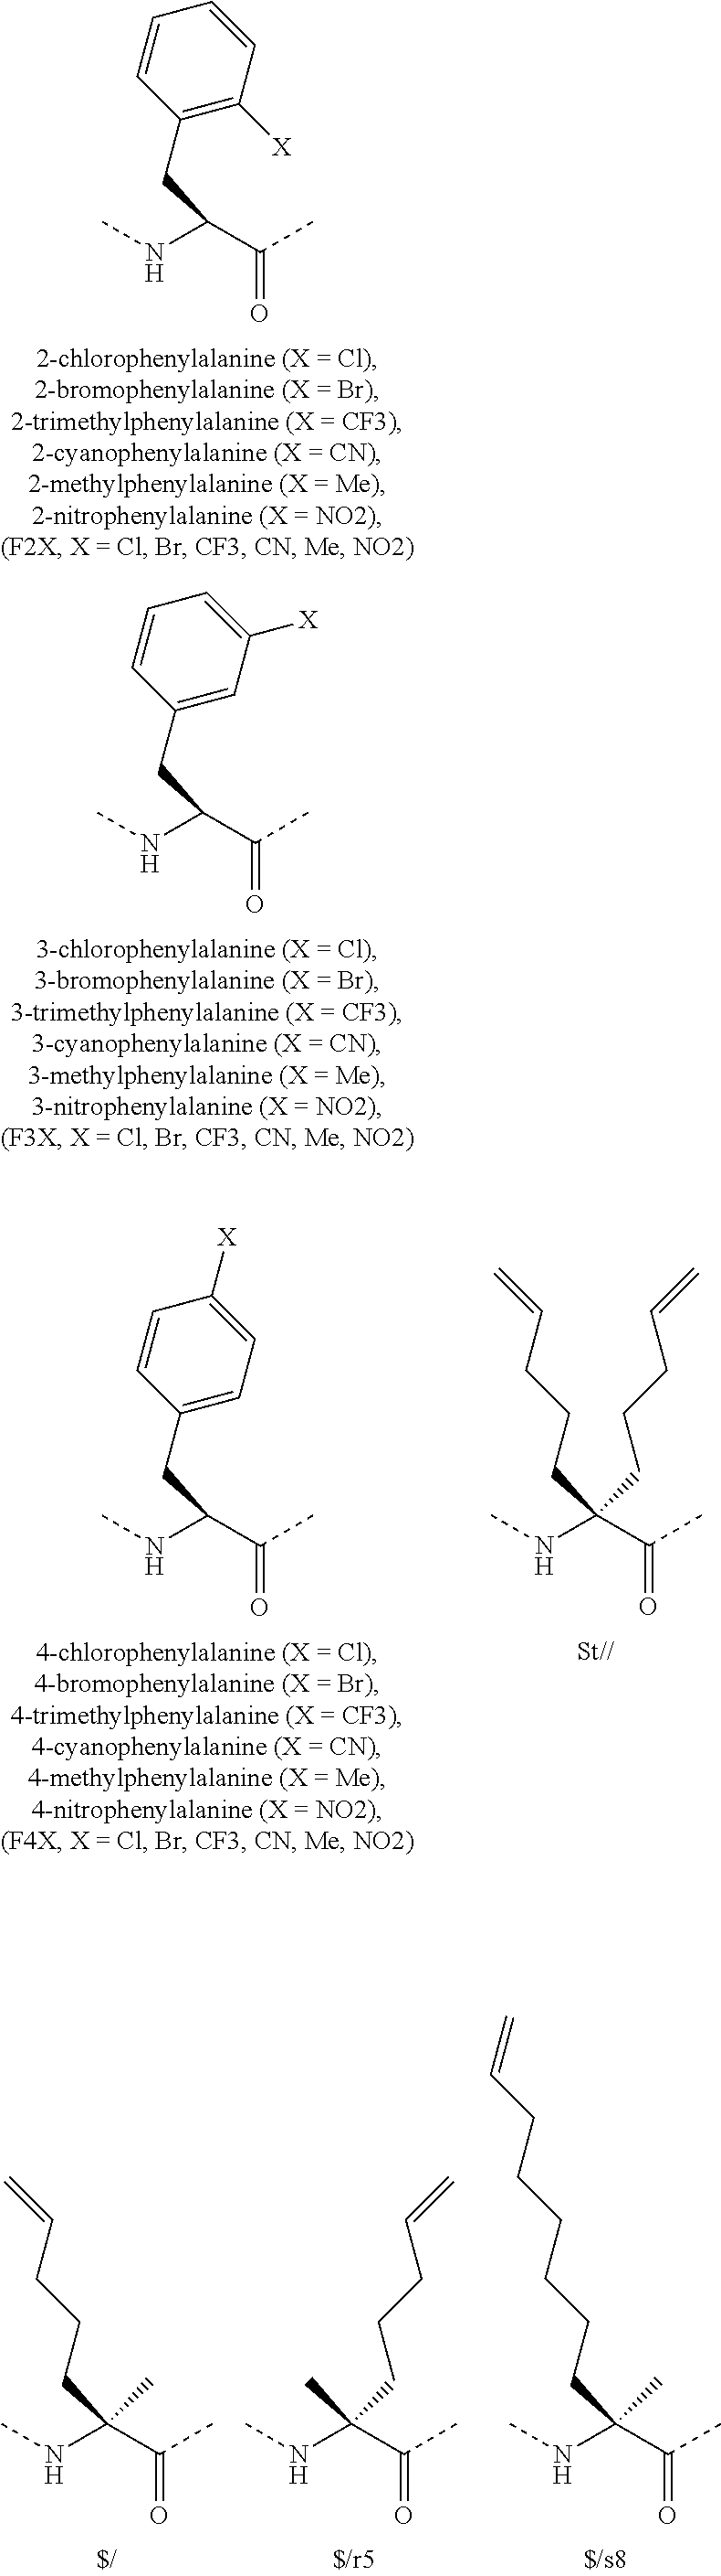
CNC(C(C)=O)CC1=C([X])C=CC=C1.CNC(C(C)=O)CC1=CC([X])=CC=C1.CNC(C(C)=O)CC1=CC=C([X])C=C1.CNC(C(C)=O)(CCCC=C)CCCC=C.CNC(C(C)=O)(C)CCCC=C.CNC(C(C)=O)(CCCC=C)C.CNC(C(C)=O)(CCCCCCC=C)C
